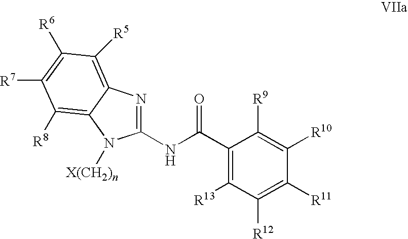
C1(NC(=O)C2=C([R13])C([R12])=C([R11])C([R10])=C2[R9])=NC2=C([R5])C([R6])=C([R7])C([R8])=C2N1[X(CH2)n]
